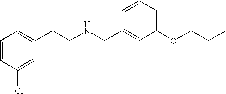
C1=CC(Cl)=CC(CCNCC2=CC(OCCC)=CC=C2)=C1
